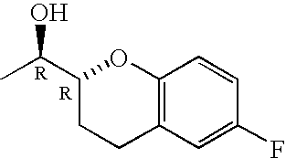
C12=C(C=C(F)C=C1)CCC(C(C)O)O2.[R]
